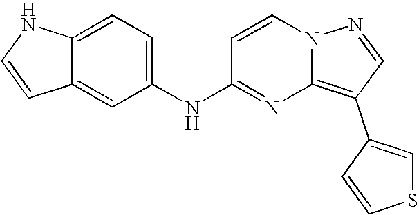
C12=CC=C(NC3=NC4=C(C5=CSC=C5)C=NN4C=C3)C=C1C=CN2
